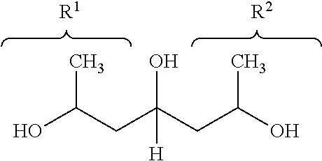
OC(CC(CC(O)C)(O)[H])C.[R1].[R2]
